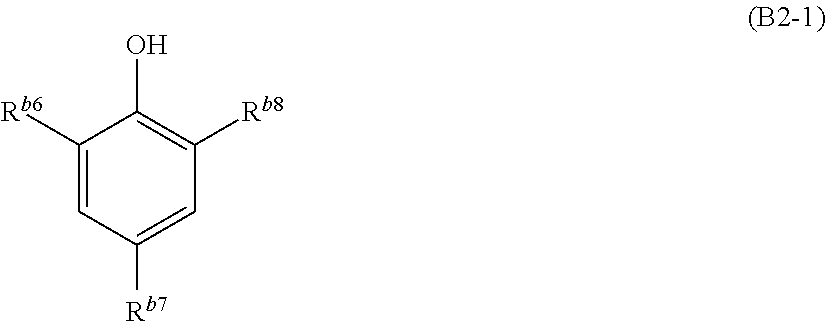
C1([Rb6])=CC([Rb7])=CC([Rb8])=C1O
